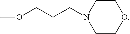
C(CN1CCOCC1)COC
